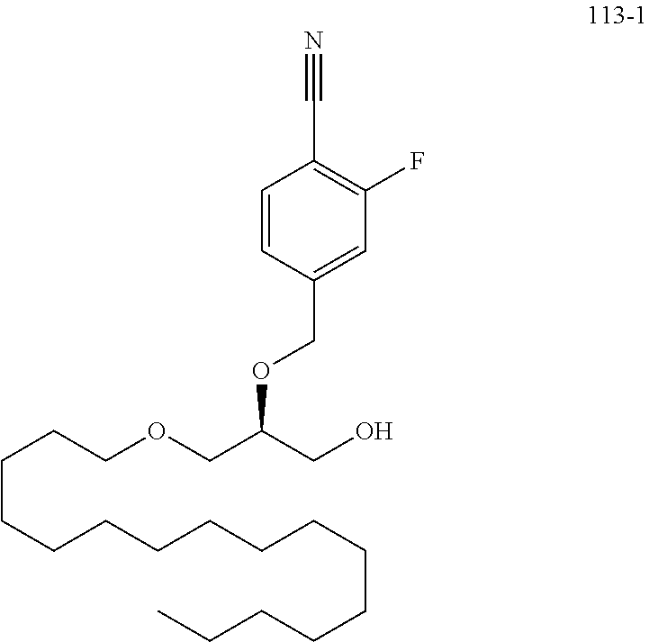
C1=C(COC(CO)COCCCCCCCCCCCCCCCC)C=CC(C#N)=C1F
